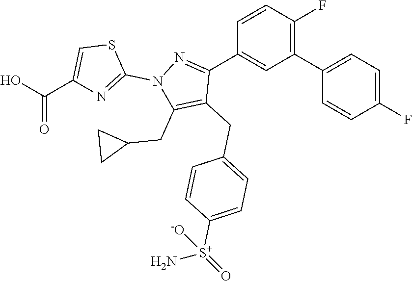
C1(C2=CC=C(F)C=C2)=C(F)C=CC(C2=NN(C3=NC(C(O)=O)=CS3)C(CC3CC3)=C2CC2=CC=C([S+](N)(=O)[-O])C=C2)=C1
